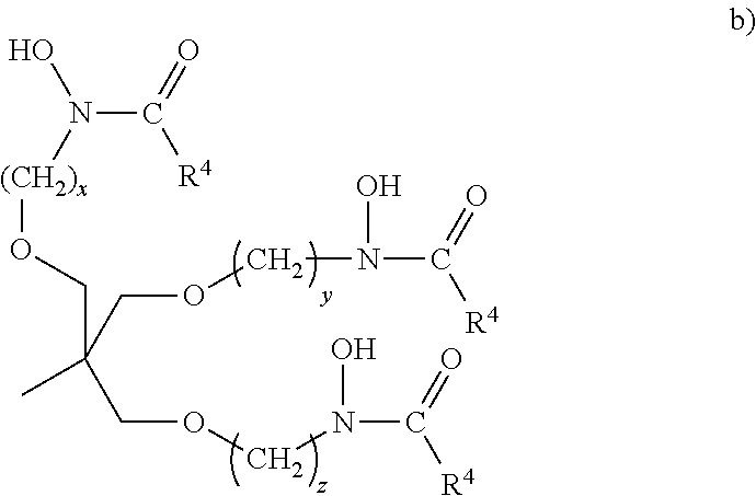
C(=O)([R4])N(O)[(CH2)x]OCC(C)(COCN(C(=O)[R4])O)COCN(C(=O)[R4])O
